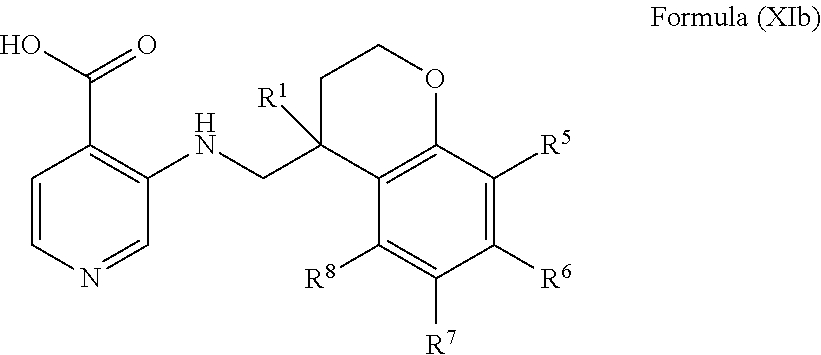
[R6]C1=C([R5])C2=C(C([R8])=C1[R7])C(CNC1=C(C(O)=O)C=CN=C1)([R1])CCO2
